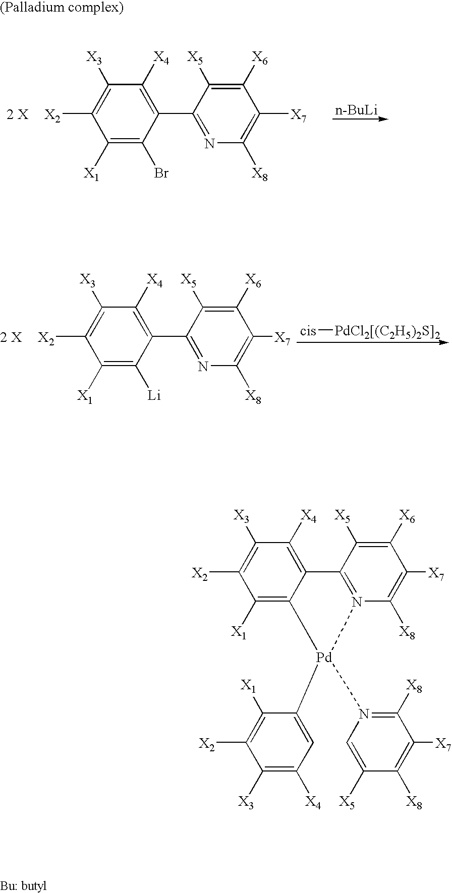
C1([X1])=C(Br)C(C2=NC([X8])=C([X7])C([X6])=C2[X5])=C([X4])C([X3])=C1[X2].[n-BuLi].C1([X1])=C([Li])C(C2=NC([X8])=C([X7])C([X6])=C2[X5])=C([X4])C([X3])=C1[X2].[cis][PdCl2[(C2H5)2S]2].C1([X1])=C2C(=C([X4])C([X3])=C1[X2])C1=N(C([X8])=C([X7])C([X6])=C1[X5])[Pd]2(C1=CC([X4])=C([X3])C([X2])=C1[X1])N1=C([X8])C([X7])=C([X8])C([X5])=C1
